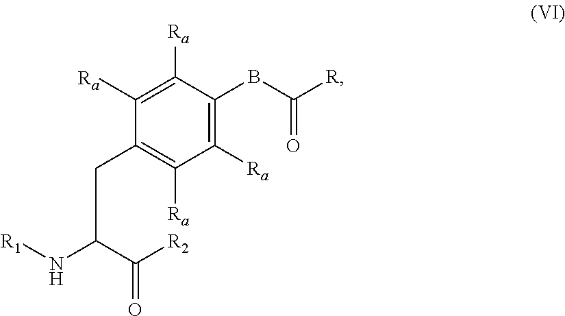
C(C1=C([Ra])C([Ra])=C(BC([R])=O)C([Ra])=C1[Ra])C(C([R2])=O)N[R1]
